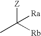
CC([Rb])([Z])[Ra]
